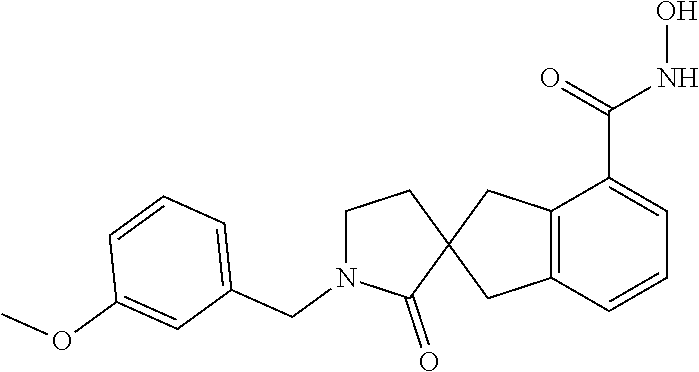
C12=C(C=CC=C1C(=O)NO)CC1(C2)CCN(CC2=CC=CC(OC)=C2)C1=O
